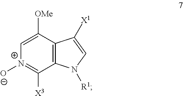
C1([OMe])=C[N+](O)=C([X3])C2=C1C([X1])=CN2[R1]
